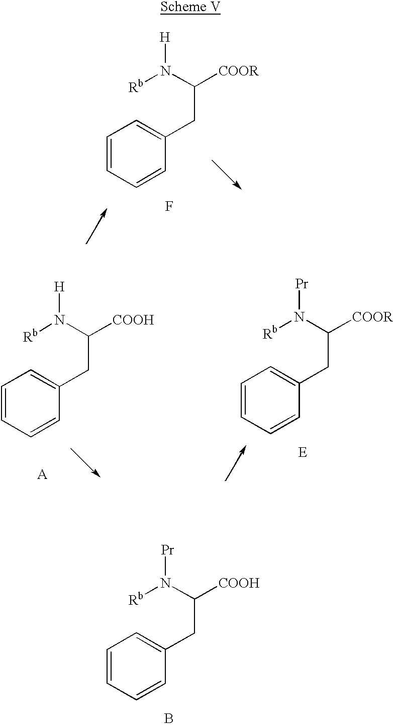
C1=CC=CC(CC(N([H])[Rb])[COOR])=C1.F.C1=CC=CC(CC(N([H])[Rb])[COOH])=C1.[A].C1=CC=CC(CC(N([Pr])[Rb])[COOR])=C1.[E].C1=CC=CC(CC(N([Pr])[Rb])[COOH])=C1.B
